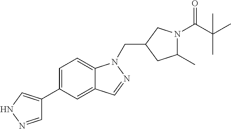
C1=NNC=C1C1=CC=C2C(=C1)C=NN2CC1CN(C(C(C)(C)C)=O)C(C)C1
